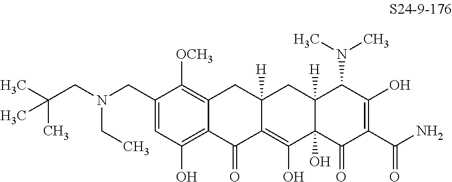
C1(CN(CC(C)(C)C)CC)=CC(O)=C2C(=C1[OCH3])CC1([H])C(=C(O)C3(O)C([H])(C1)C(N(C)C)C(O)=C(C(N)=O)C3=O)C2=O
